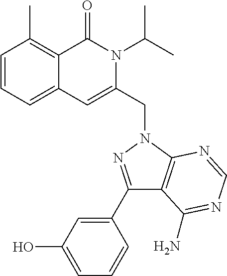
C1=CC=C2C(=C1C)C(=O)N(C(C)C)C(CN1C3=C(C(C4=CC(O)=CC=C4)=N1)C(N)=NC=N3)=C2
